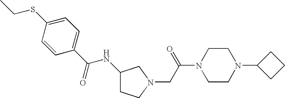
C1(C(NC2CCN(CC(N3CCN(C4CCC4)CC3)=O)C2)=O)=CC=C(SCC)C=C1
